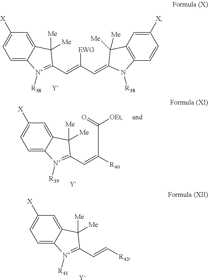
C1=C2C(=CC([X])=C1)C([Me])([Me])C(C=C(C=C1C([Me])([Me])C3=C(C=CC([X])=C3)N1[R38])[EWG])=[N+]2[R38].[Y].[Y].C1=C2C(=CC([X])=C1)C([Me])([Me])C(C=C([R40])C(=O)[OEt])=[N+]2[R39].[Y].C1=C2C(=CC([X])=C1)C([Me])([Me])C(C=C[R42])=[N+]2[R41]
